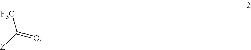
[Z]C(=O)[F3C]
